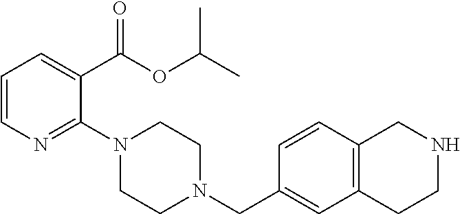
C1=CN=C(N2CCN(CC3=CC4=C(C=C3)CNCC4)CC2)C(C(OC(C)C)=O)=C1
